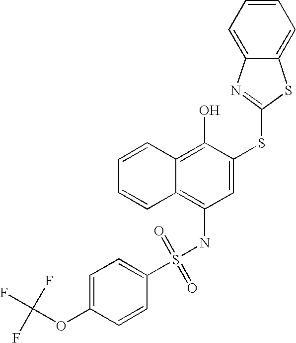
C1=CC=CC2=C(O)C(SC3=NC4=CC=CC=C4S3)=CC(NS(C3=CC=C(OC(F)(F)F)C=C3)(=O)=O)=C12
